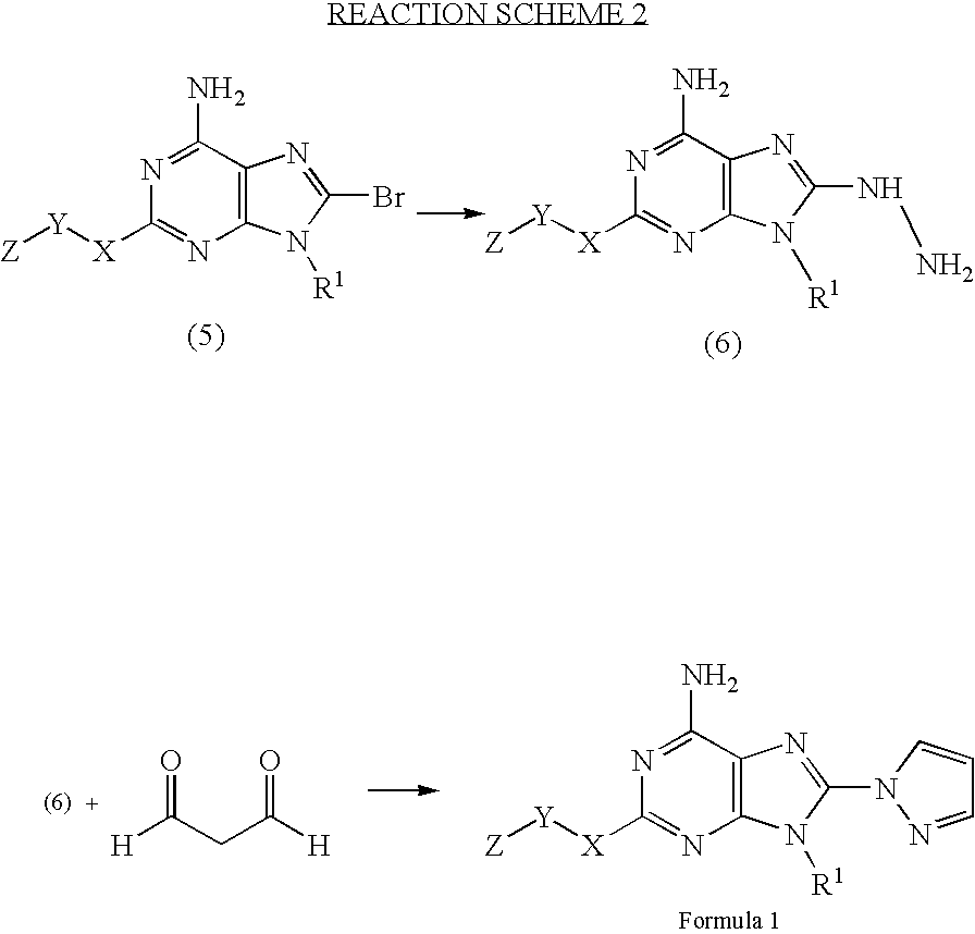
N1=C(N)C2=C(N=C1[X][Y][Z])N([R1])C(Br)=N2.N1=C(N)C2=C(N=C1[X][Y][Z])N([R1])C(NN)=N2.[H]C(CC([H])=O)=O.N1=C(N)C2=C(N=C1[X][Y][Z])N([R1])C(N1N=CC=C1)=N2
